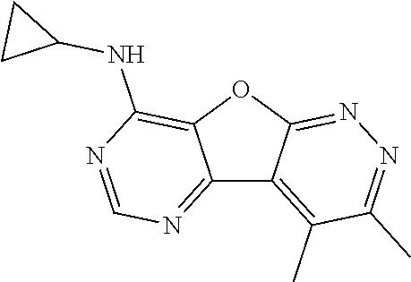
C12=NC=NC(NC3CC3)=C1OC1=NN=C(C)C(C)=C21
